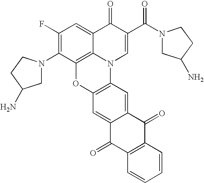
C1(F)=C(N2CC(N)CC2)C2=C3C(=C1)C(=O)C(C(=O)N1CC(N)CC1)=CN3C1=C(O2)C=C2C(=C1)C(=O)C1=C(C2=O)C=CC=C1
